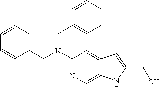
C1=C2C(=CC(N(CC3=CC=CC=C3)CC3=CC=CC=C3)=N1)C=C(CO)N2
